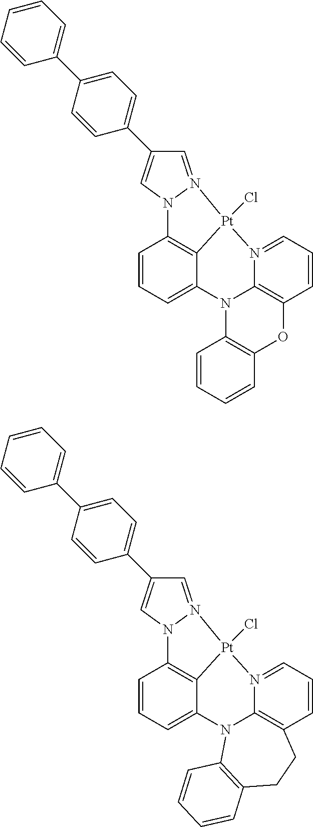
C1=CC=C2C3=C1N1N(=CC(C4=CC=C(C5=CC=CC=C5)C=C4)=C1)[Pt]3(Cl)N1=CC=CC3=C1N2C1=C(O3)C=CC=C1.C1=CC=C2C3=C1N1N(=CC(C4=CC=C(C5=CC=CC=C5)C=C4)=C1)[Pt]3(Cl)N1=CC=CC3=C1N2C1=C(CC3)C=CC=C1
